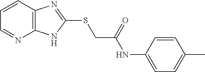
C12=C(C=CC=N1)N=C(SCC(NC1=CC=C(C)C=C1)=O)N2
